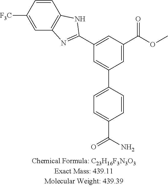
[F3C]C1=CC2=C(C=C1)NC(C1=CC(C(OC)=O)=CC(C3=CC=C(C(N)=O)C=C3)=C1)=N2
